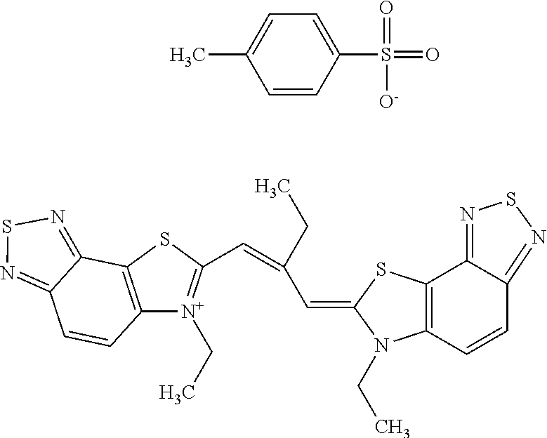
C12=C(SC(C=C(C=C3N(CC)C4=C(S3)C3=NSN=C3C=C4)CC)=[N+]1CC)C1=NSN=C1C=C2.C1=CC(S(=O)(=O)[O-])=CC=C1C
